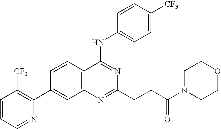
C1=CC=NC(C2=CC3=C(C=C2)C(NC2=CC=C([CF3])C=C2)=NC(CCC(N2CCOCC2)=O)=N3)=C1[CF3]
